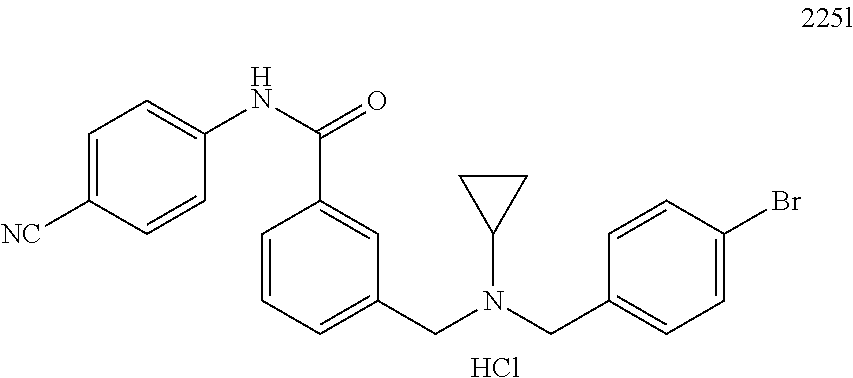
C1=C([NC])C=CC(NC(C2=CC(CN(C3CC3)CC3=CC=C(Br)C=C3)=CC=C2)=O)=C1.Cl
